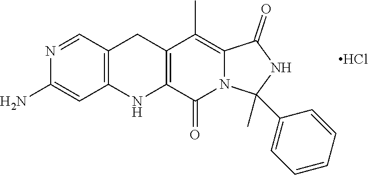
C12=C(C(=O)N3C(=C1C)C(=O)NC3(C)C1=CC=CC=C1)NC1=C(C=NC(N)=C1)C2.Cl
